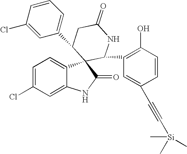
C1=C(Cl)C=C2C(=C1)C1(C(=O)N2)C(C2=C(O)C=CC(C#C[Si](C)(C)C)=C2)NC(=O)CC1C1=CC=CC(Cl)=C1
